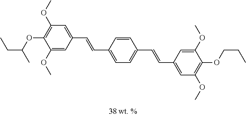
C1(OC)=CC(C=CC2=CC=C(C=CC3=CC(OC)=C(OCCC)C(OC)=C3)C=C2)=CC(OC)=C1OC(CC)C
